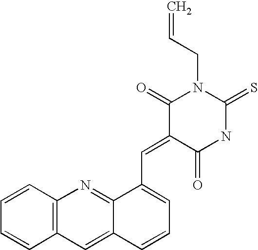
C1=CC=CC2=C1N=C1C(=C2)C=CC=C1C=C1C(=O)NC(=S)N(CC=C)C1=O
